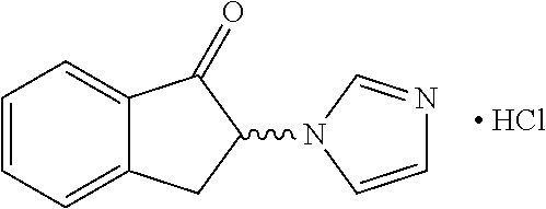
C1=CC=C2C(=C1)C(=O)C(N1C=CN=C1)C2.[ HCl]
